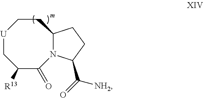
C1([R13])C(=O)N2C(CC[U]C1)CCC2C(=O)[NH2]
